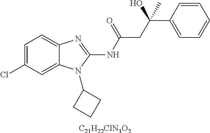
C1=C(Cl)C=C2C(=C1)N=C(NC(=O)CC(C1=CC=CC=C1)(C)O)N2C1CCC1.[C21H22ClN3O2]
